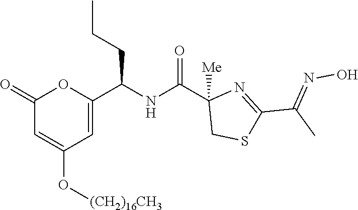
C1(=O)C=C(O[(CH2)16CH3])C=C(C(NC(C2([Me])CSC(C(C)=NO)=N2)=O)CCC)O1
